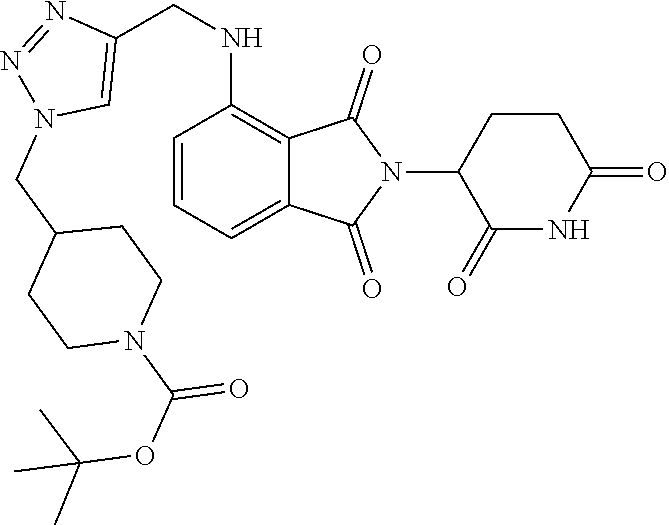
C1=CC=C2C(=C1NCC1=CN(CC3CCN(C(OC(C)(C)C)=O)CC3)N=N1)C(=O)N(C1C(=O)NC(=O)CC1)C2=O
